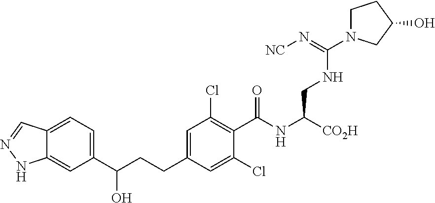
C(CCC1=CC(Cl)=C(C(NC(CNC(=N[NC])N2CCC(O)C2)[CO2H])=O)C(Cl)=C1)(O)C1=CC=C2C(=C1)NN=C2
